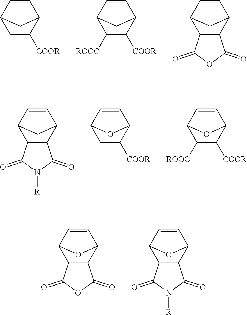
C1C([COOR])C2C=CC1C2.C1([ROOC])C([COOR])C2C=CC1C2.C12C(C3C=CC1C3)C(=O)OC2=O.C12C(C3C=CC1C3)C(=O)N([R])C2=O.C1C([COOR])C2C=CC1O2.C1([ROOC])C([COOR])C2C=CC1O2.C12C(C3C=CC1O3)C(=O)N([R])C2=O.C12C(C3C=CC1O3)C(=O)OC2=O
